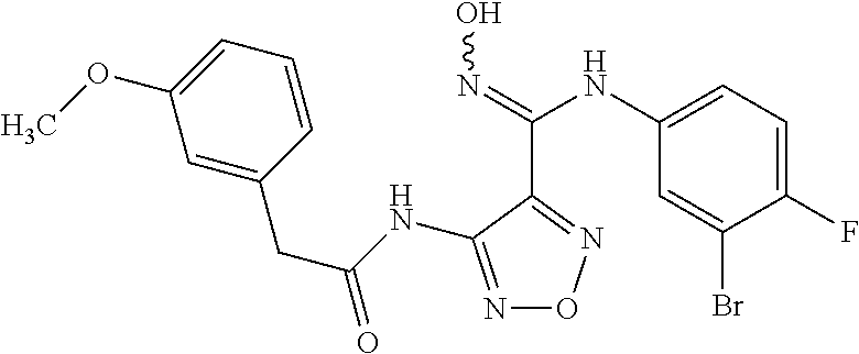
N1=C(NC(CC2=CC(OC)=CC=C2)=O)C(C(=NO)NC2=CC=C(F)C(Br)=C2)=NO1
